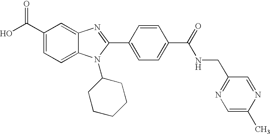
C1(C(O)=O)=CC=C2C(=C1)N=C(C1=CC=C(C(=O)NCC3=NC=C(C)N=C3)C=C1)N2C1CCCCC1
